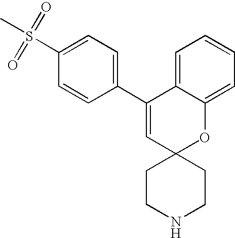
C1(C2=CC3(OC4=CC=CC=C24)CCNCC3)=CC=C(S(=O)(=O)C)C=C1
